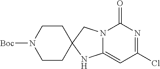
C1CC2(CCN1[Boc])NC1=CC(Cl)=NC(=O)N1C2
